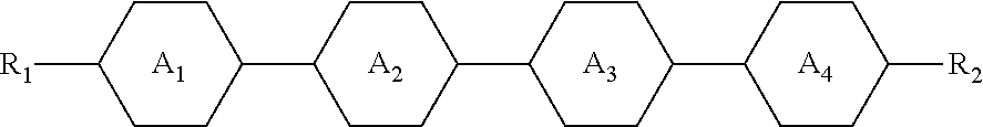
C1CC(C2CCC(C3CCC(C4CCC([R2])CC4)CC3)CC2)CCC1[R1].[A1].[A2].[A3].[A4]
